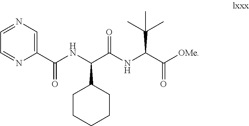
N(C(C(NC(C([OMe])=O)C(C)(C)C)=O)C1CCCCC1)C(C1=CN=CC=N1)=O
